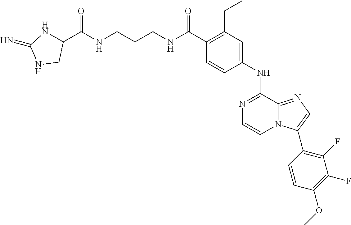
C1(C(NCCCNC(C2NC(=N)NC2)=O)=O)=C(CC)C=C(NC2=NC=CN3C2=NC=C3C2=C(F)C(F)=C(OC)C=C2)C=C1
